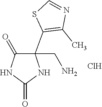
C1(C2=C(C)N=CS2)(CN)C(=O)NC(=O)N1.Cl
